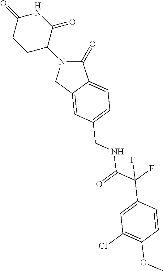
C1(=O)N(C2CCC(=O)NC2=O)CC2=CC(CNC(C(C3=CC(Cl)=C(OC)C=C3)(F)F)=O)=CC=C12
